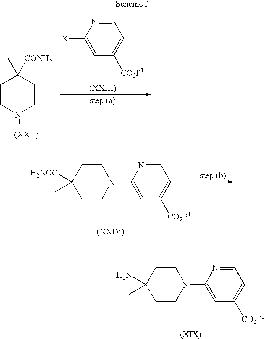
C1CC(N)(C)CCN1C1=CC([CO2P1])=CC=N1.[X]C1=CC([CO2P1])=CC=N1.C1CNCCC1(C)[CONH2].C1CC([H2NOC])(C)CCN1C1=CC([CO2P1])=CC=N1
